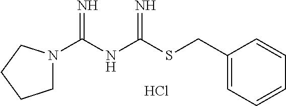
Cl.S(C(NC(N1CCCC1)=N)=N)CC1=CC=CC=C1
